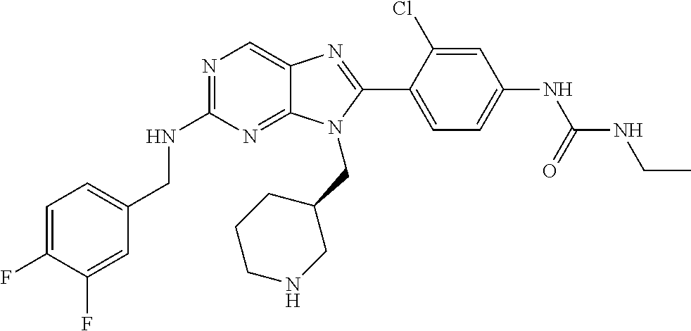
C1=C(F)C(F)=CC(CNC2=NC=C3C(=N2)N(CC2CCCNC2)C(C2=CC=C(NC(NCC)=O)C=C2Cl)=N3)=C1
